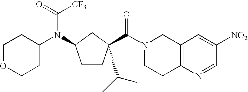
N1(C(=O)C2(C(C)C)CCC(N(C3CCOCC3)C(=O)[CF3])C2)CCC2=C(C1)C=C([NO2])C=N2
